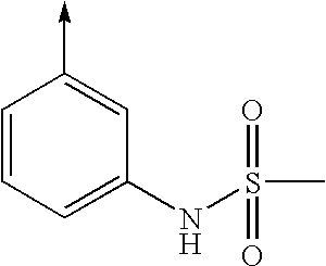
C1=CC=C(NS(C)(=O)=O)C=C1->C
